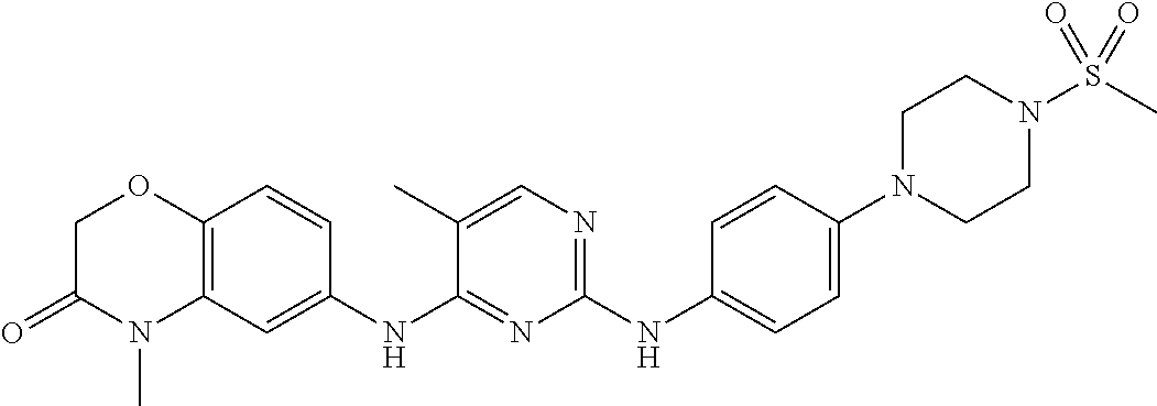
C1(NC2=CC=C(N3CCN(S(C)(=O)=O)CC3)C=C2)=NC=C(C)C(NC2=CC3=C(C=C2)OCC(=O)N3C)=N1
